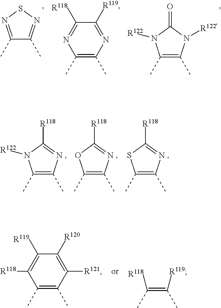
C1(C)=C(C)N=C([R118])N1[R122].C1(C)=C(C)N=C([R118])O1.C1(C)=C(C)N=C([R118])S1.C1(C)=C(C)C([R121])=C([R120])C([R119])=C1[R118].C(=C([R119])C)([R118])C.C1(C)=NSN=C1C.C1(C)=C(C)N=C([R119])C([R118])=N1.C1(C)=C(C)N([R122])C(=O)N1[R122]
